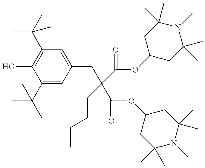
C1(C(C)(C)C)=CC(CC(CCCC)(C(OC2CC(C)(C)N(C)C(C)(C)C2)=O)C(OC2CC(C)(C)N(C)C(C)(C)C2)=O)=CC(C(C)(C)C)=C1O
